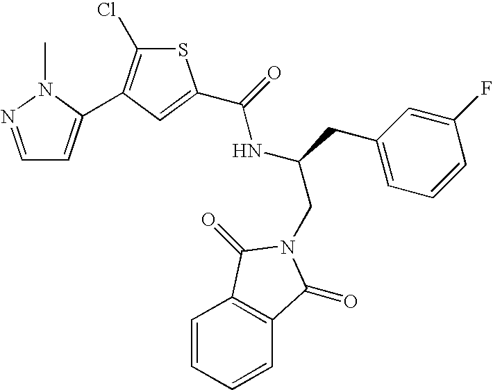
C1=NN(C)C(C2=C(Cl)SC(C(=O)NC(CN3C(=O)C4=C(C=CC=C4)C3=O)CC3=CC=CC(F)=C3)=C2)=C1
